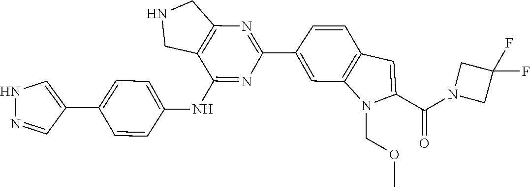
C12=C(N=C(C3=CC4=C(C=C3)C=C(C(=O)N3CC(F)(F)C3)N4COC)N=C1NC1=CC=C(C3=CNN=C3)C=C1)CNC2
